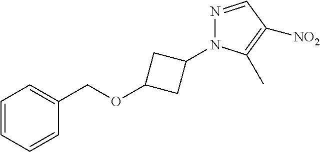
C1=CC=CC(COC2CC(N3N=CC([NO2])=C3C)C2)=C1
